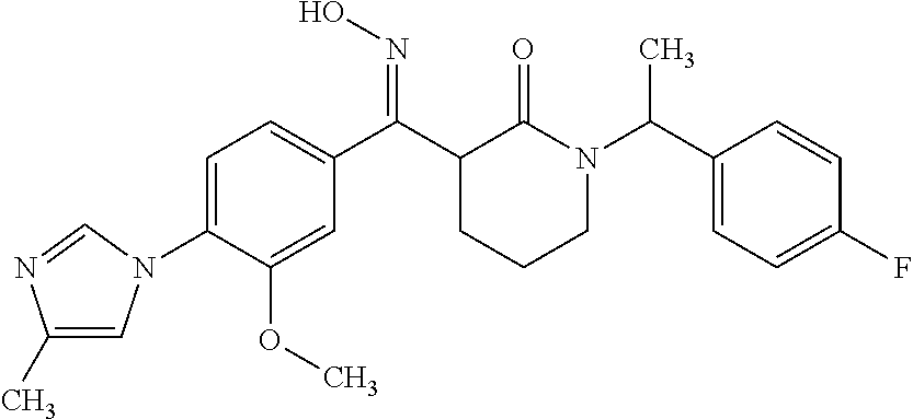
C1=C(N2C=C(C)N=C2)C(OC)=CC(C(C2CCCN(C(C3=CC=C(F)C=C3)C)C2=O)=NO)=C1
